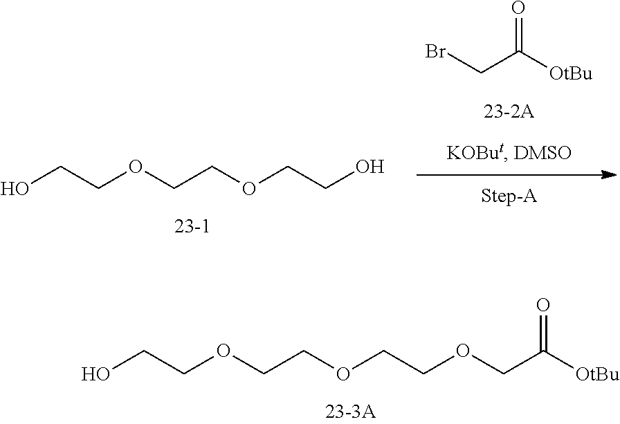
OCCOCCOCCOCC([OtBu])=O.BrCC([OtBu])=O.OCCOCCOCCO
